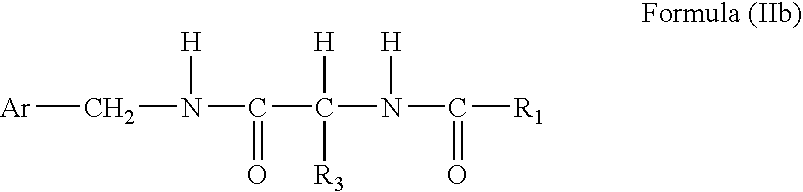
[Ar]CN([H])C(=O)C(N(C(=O)[R1])[H])([H])[R3]
